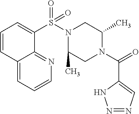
C1=CC2=CC=CN=C2C(S(N2CC(C)N(C(=O)C3=CN=NN3)CC2C)(=O)=O)=C1
